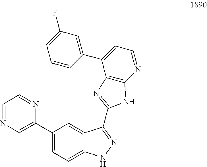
C1=C(F)C=C(C2=CC=NC3=C2N=C(C2=NNC4=CC=C(C5=CN=CC=N5)C=C42)N3)C=C1
